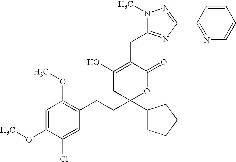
C1=C(OC)C(Cl)=CC(CCC2(C3CCCC3)OC(=O)C(CC3=NC(C4=NC=CC=C4)=NN3C)=C(O)C2)=C1OC
